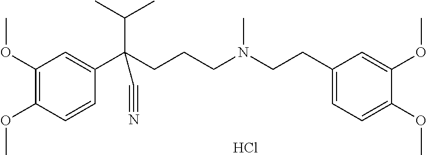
C1(OC)=C(OC)C=CC(C(CCCN(CCC2=CC=C(OC)C(OC)=C2)C)(C(C)C)C#N)=C1.Cl
